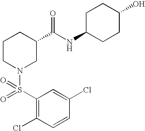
C1(Cl)=CC(S(=O)(N2CC(C(NC3CCC(O)CC3)=O)CCC2)=O)=C(Cl)C=C1
